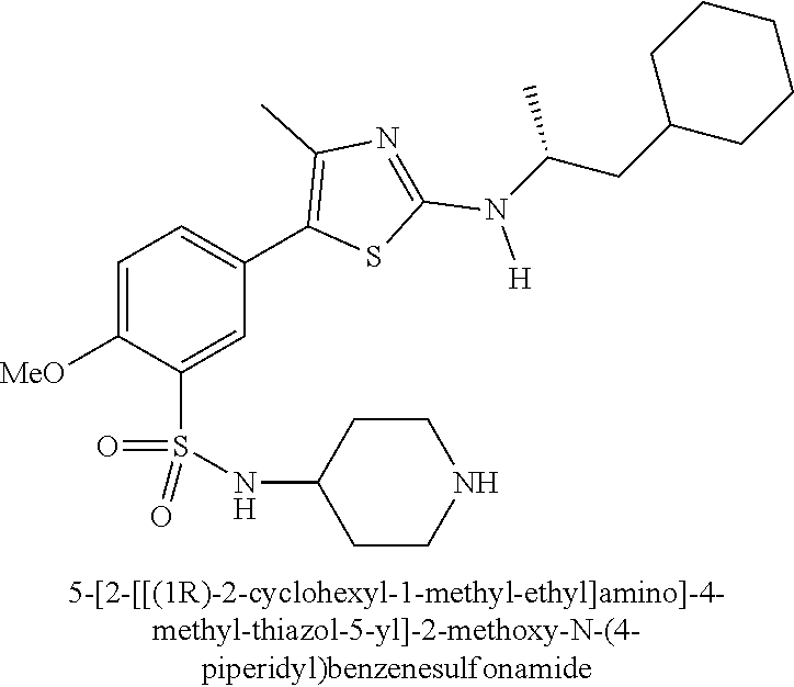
C1=C([MeO])C(S(NC2CCNCC2)(=O)=O)=CC(C2=C(C)N=C(N([H])C(CC3CCCCC3)C)S2)=C1
